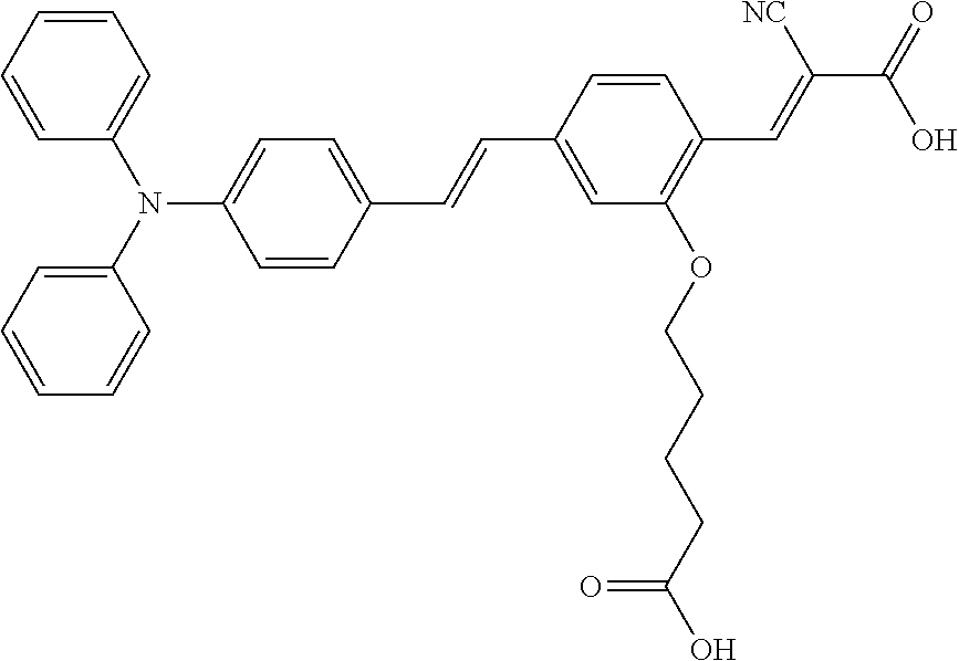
C1=CC=CC=C1N(C1=CC=CC=C1)C1=CC=C(C=CC2=CC(OCCCCC(O)=O)=C(C=C(C(=O)O)[NC])C=C2)C=C1
